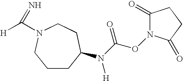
C1CC(N(C(ON2C(=O)CCC2=O)=O)[H])CCN(C([H])=N)C1
